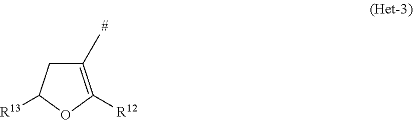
C1(C)=C([R12])OC([R13])C1
